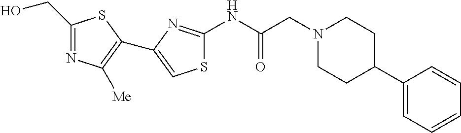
C1(CO)=NC([Me])=C(C2=CSC(NC(CN3CCC(C4=CC=CC=C4)CC3)=O)=N2)S1
